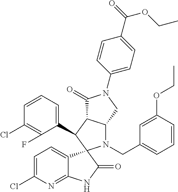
C1(C2C3C(N(CC4=CC=CC(OCC)=C4)C24C2=CC=C(Cl)N=C2NC4=O)CN(C2=CC=C(C(=O)OCC)C=C2)C3=O)=CC=CC(Cl)=C1F
